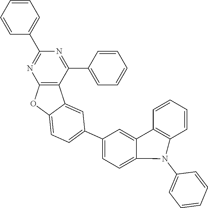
C1=C(C2=CC=C3OC4=C(C(C5=CC=CC=C5)=NC(C5=CC=CC=C5)=N4)C3=C2)C=C2C(=C1)N(C1=CC=CC=C1)C1=C2C=CC=C1
